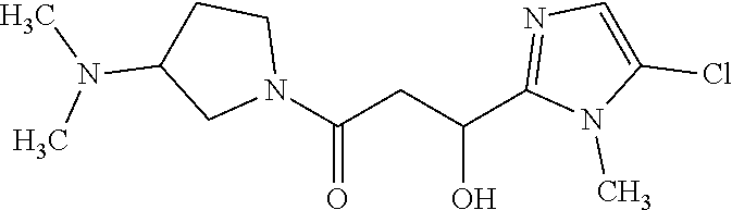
N1(C(CC(C2=NC=C(Cl)N2C)O)=O)CCC(N(C)C)C1
